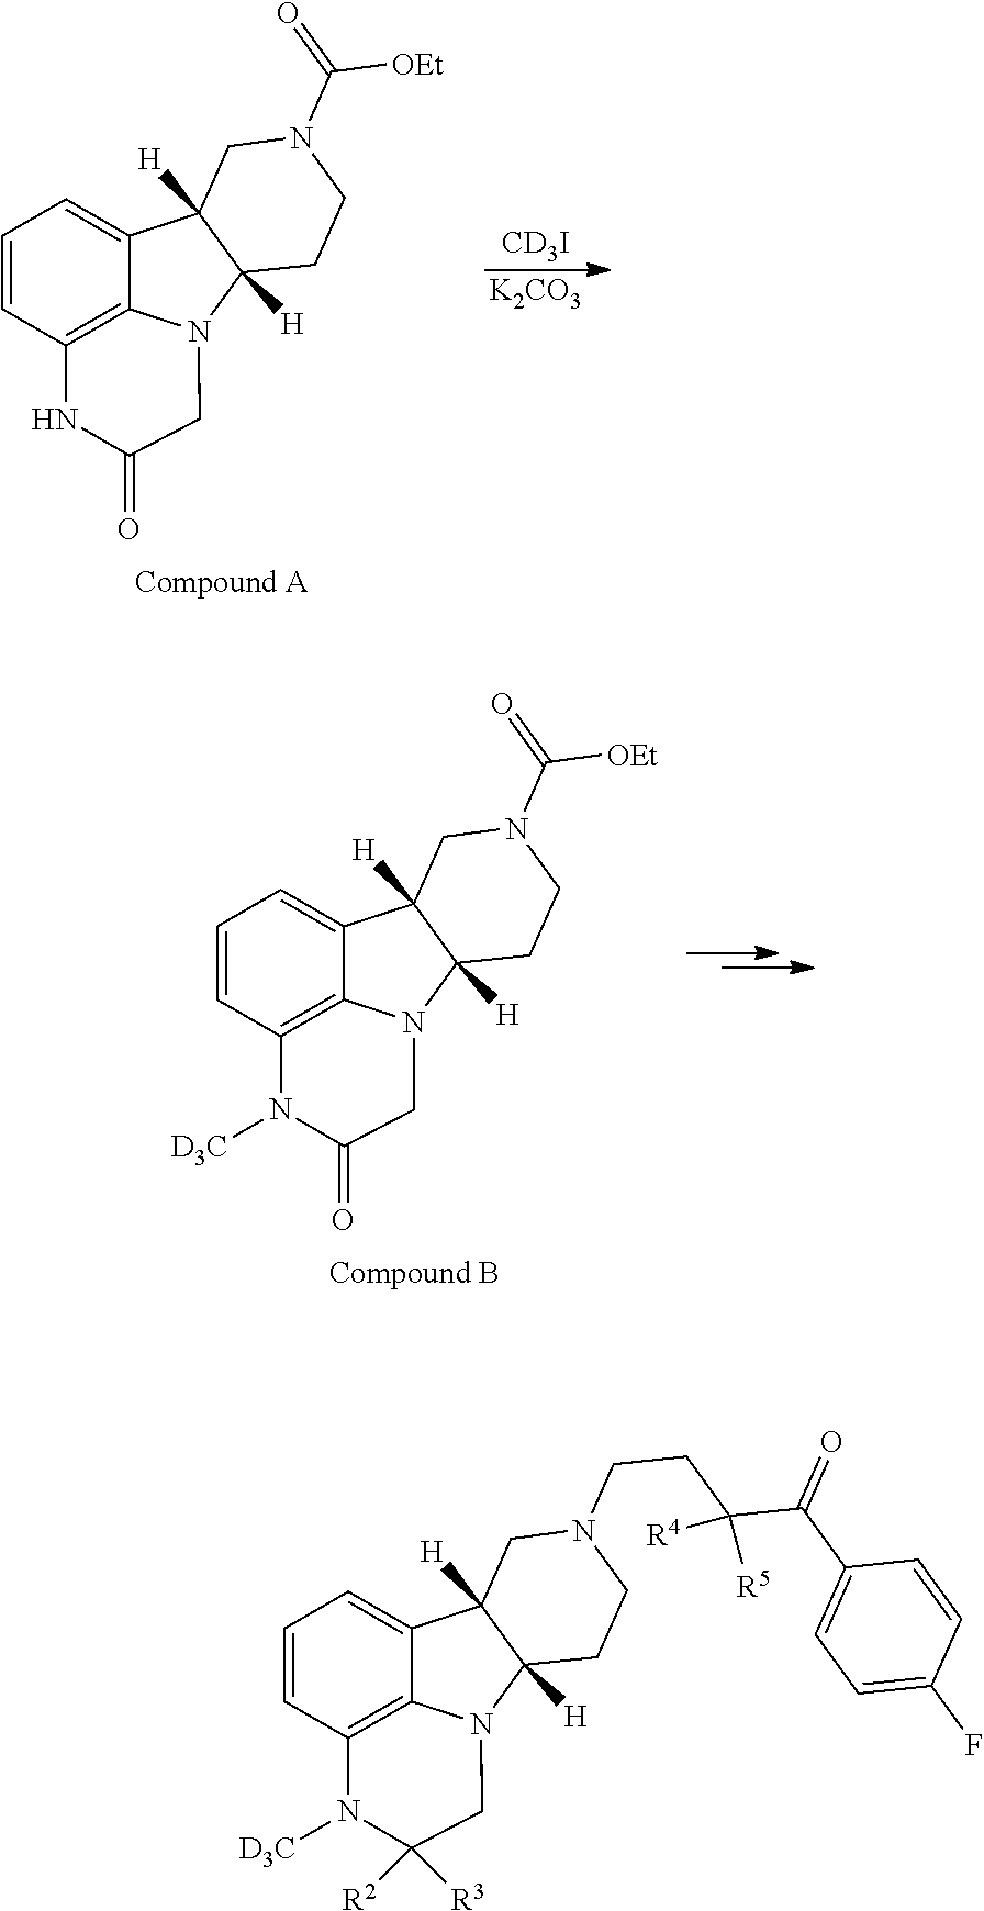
C1=CC2=C3C(=C1)C1([H])C([H])(CCN(C([OEt])=O)C1)N3CC(=O)N2.[CD3I].[K2CO3].C1=CC2=C3C(=C1)C1([H])C([H])(CCN(C([OEt])=O)C1)N3CC(=O)N2[D3C].C1=CC2=C3C(=C1)C1([H])C([H])(CCN(CCC([R5])(C(=O)C4=CC=C(F)C=C4)[R4])C1)N3CC([R3])([R2])N2[D3C]
